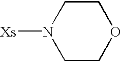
C1COCCN1[Xs]
